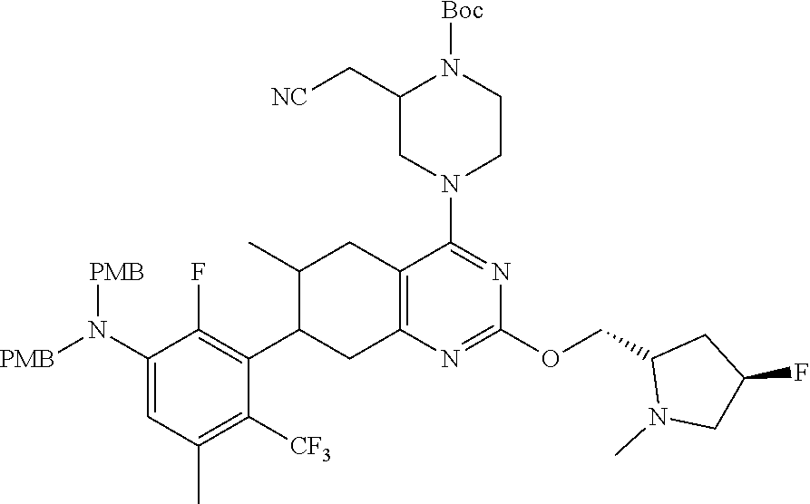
C1(N([PMB])[PMB])=CC(C)=C([CF3])C(C2CC3=C(CC2C)C(N2CCN([Boc])C(C[NC])C2)=NC(OCC2N(C)CC(F)C2)=N3)=C1F
